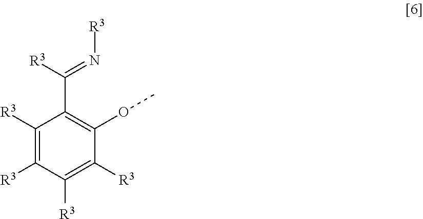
C1([R3])=C([R3])C([R3])=C([R3])C(OC)=C1C([R3])=N[R3]
